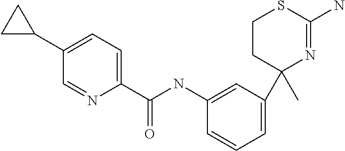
C1CC(C2=CC=CC(NC(C3=CC=C(C4CC4)C=N3)=O)=C2)(C)N=C(N)S1
